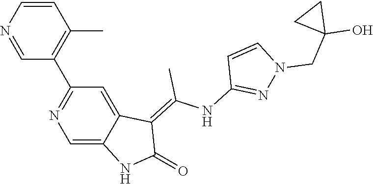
C1=CN=CC(C2=NC=C3C(=C2)C(=C(NC2=NN(CC4(O)CC4)C=C2)C)C(=O)N3)=C1C
